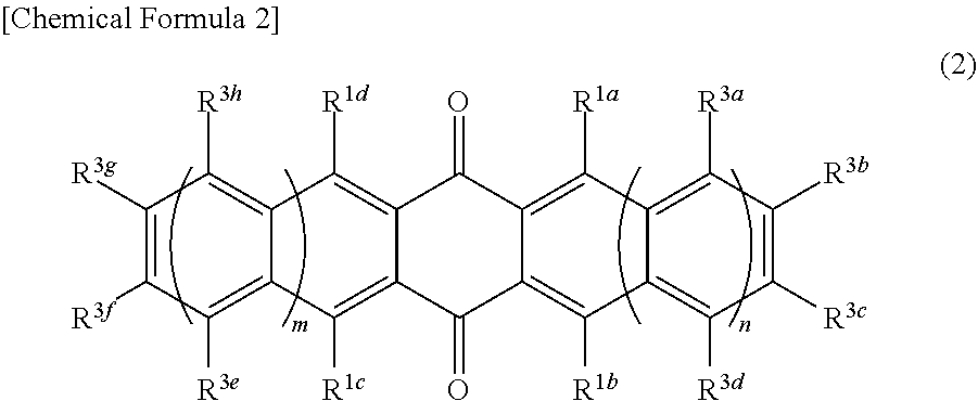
C12=C([R3h])C([R3g])=C([R3f])C([R3e])=C1C([R1c])=C1C(=C2[R1d])C(=O)C2=C([R1a])C3=C([R3a])C([R3b])=C([R3c])C([R3d])=C3C([R1b])=C2C1=O
